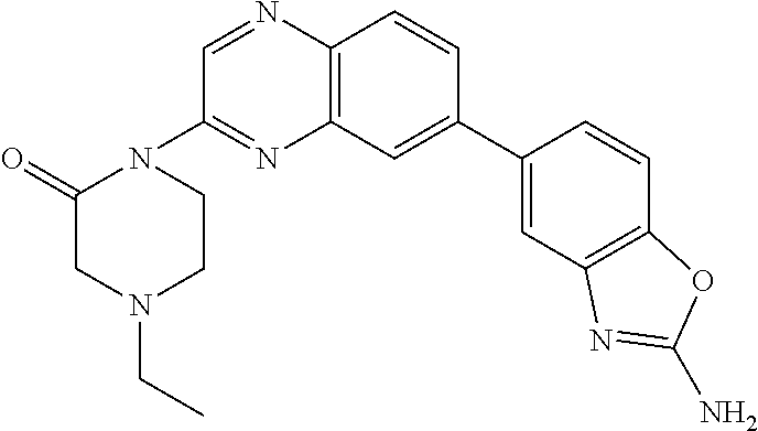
C1(C2=CC3=C(C=C2)N=CC(N2C(=O)CN(CC)CC2)=N3)=CC2=C(C=C1)OC(N)=N2
